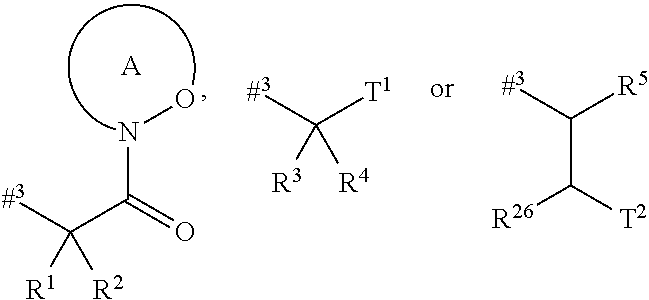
[#3]C(C(NO)=O)([R1])[R2].[A].[#3]C([T1])([R3])[R4].[#3]C([R5])C([T2])[R26]
